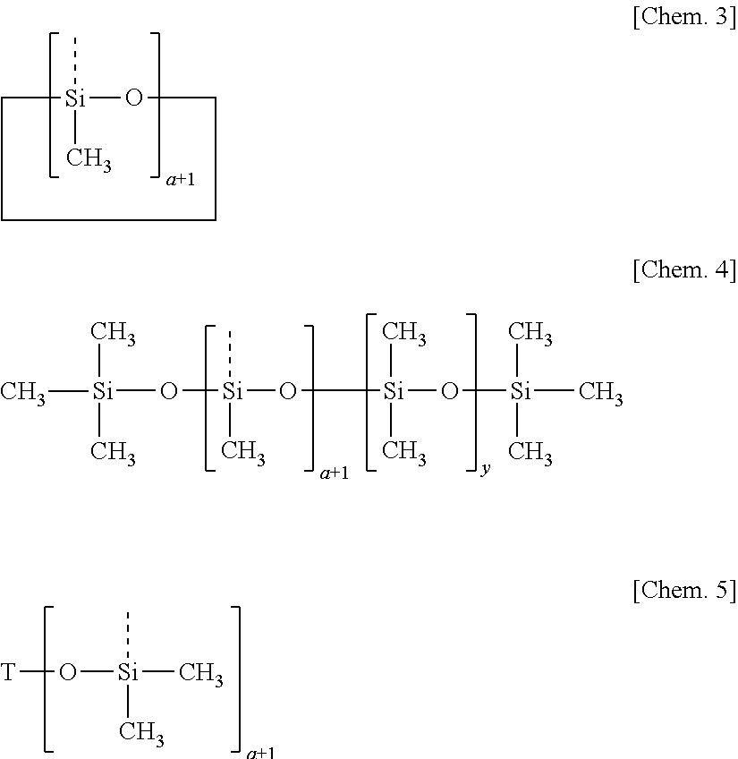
C1CCCO[Si]1(C)C.O([Si](O[Si](C)(O[Si](C)(C)C)C)(C)C)[Si](C)(C)C.O([Si](C)(C)C)[T]
